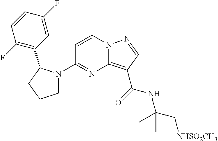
C1=CC(F)=C(C2N(C3=NC4=C(C(NC(C[NHSO2CH3])(C)C)=O)C=NN4C=C3)CCC2)C=C1F
